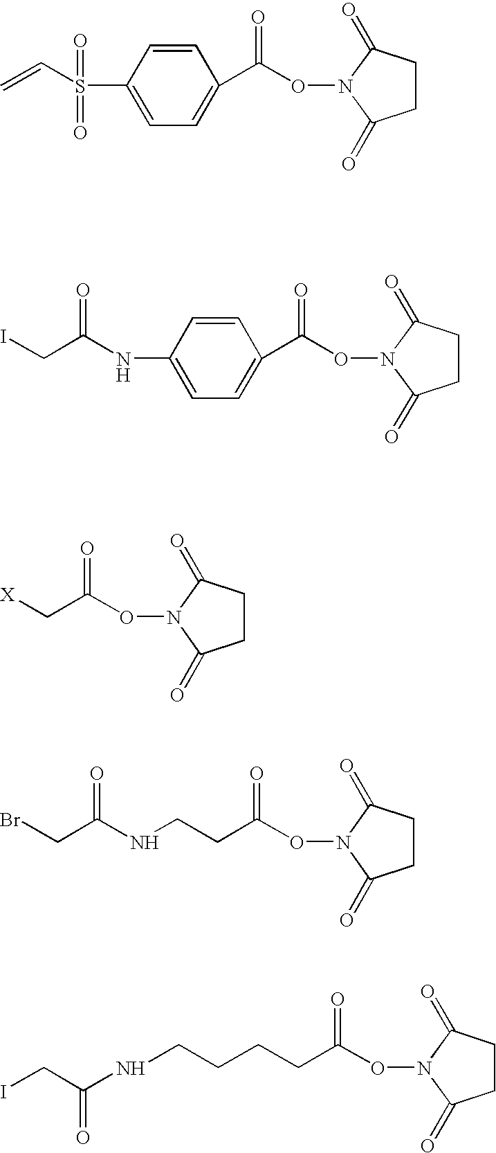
C=CS(=O)(=O)C1=CC=C(C(ON2C(=O)CCC2=O)=O)C=C1.C(C(NC1=CC=C(C(ON2C(=O)CCC2=O)=O)C=C1)=O)I.C(C(ON1C(=O)CCC1=O)=O)[X].C(C(ON1C(=O)CCC1=O)=O)CNC(CBr)=O.C(C(ON1C(=O)CCC1=O)=O)CCCNC(CI)=O
